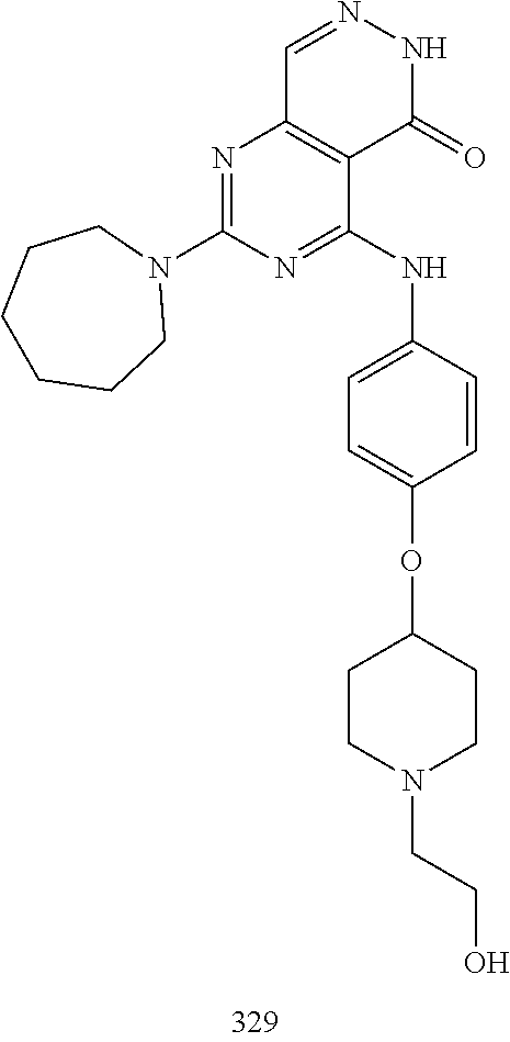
C1=NNC(=O)C2=C1N=C(N1CCCCCC1)N=C2NC1=CC=C(OC2CCN(CCO)CC2)C=C1
